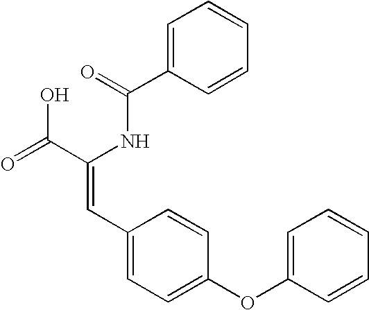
C1=C(C(=O)NC(C(=O)O)=CC2=CC=C(OC3=CC=CC=C3)C=C2)C=CC=C1
